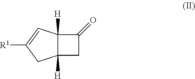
C12([H])C([H])(C=C([R1])C1)C(=O)C2
